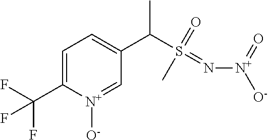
C1=C(C(F)(F)F)[N+]([O-])=CC(C(S(=N[N+]([O-])=O)(=O)C)C)=C1
